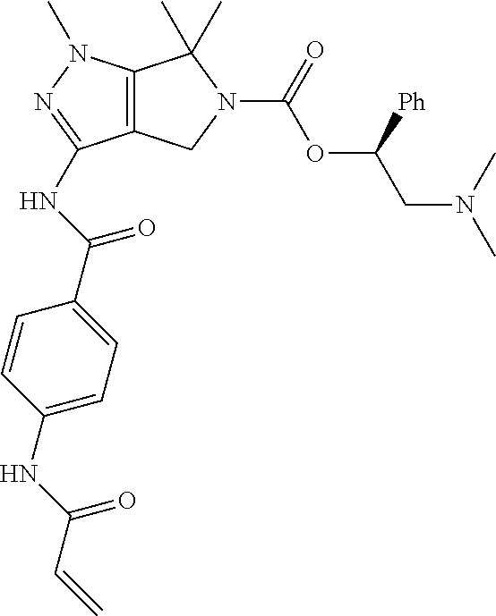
C12=C(N(C)N=C1NC(C1=CC=C(NC(C=C)=O)C=C1)=O)C(C)(C)N(C(=O)OC(CN(C)C)[Ph])C2
